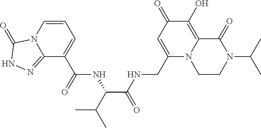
N12C(=NNC1=O)C(C(NC(C(=O)NCC1=CC(=O)C(O)=C3N1CCN(C(C)C)C3=O)C(C)C)=O)=CC=C2
